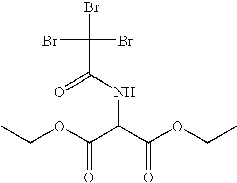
CCOC(C(NC(=O)C(Br)(Br)Br)C(OCC)=O)=O
